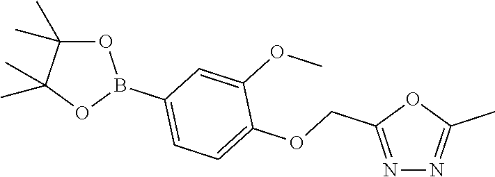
O1C(C)(C)C(C)(C)OB1C1=CC=C(OCC2=NN=C(C)O2)C(OC)=C1
